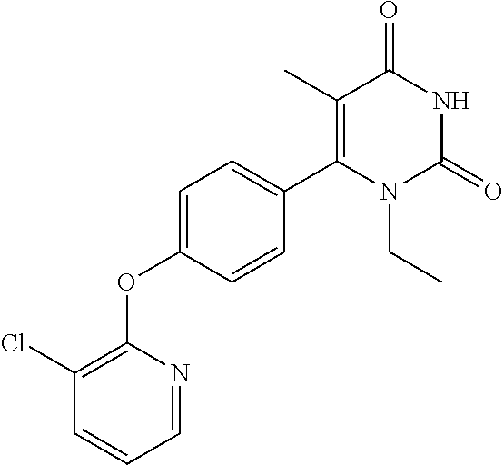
C1=C(OC2=C(Cl)C=CC=N2)C=CC(C2=C(C)C(=O)NC(=O)N2CC)=C1
